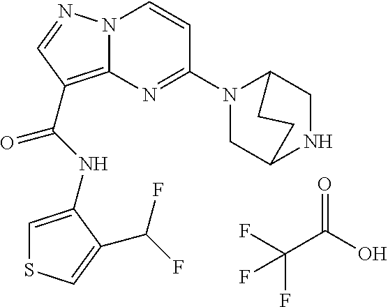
FC(F)(C(=O)O)F.N(C(=O)C1=C2N(N=C1)C=CC(N1CC3NCC1CC3)=N2)C1=CSC=C1C(F)F
